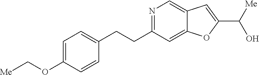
N1=C(CCC2=CC=C(OC[Me])C=C2)C=C2C(=C1)C=C(C([Me])O)O2
